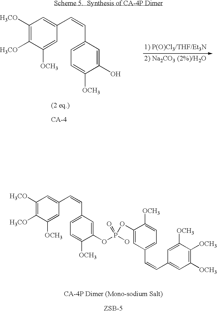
C1([H3CO])=C([H3CO])C([OCH3])=CC(C=CC2=CC=C([OCH3])C(O)=C2)=C1.C1([H3CO])=C([H3CO])C([OCH3])=CC(C=CC2=CC=C([OCH3])C(OP(O)(OC3=CC(C=CC4=CC([OCH3])=C([OCH3])C([OCH3])=C4)=CC=C3[OCH3])=O)=C2)=C1
